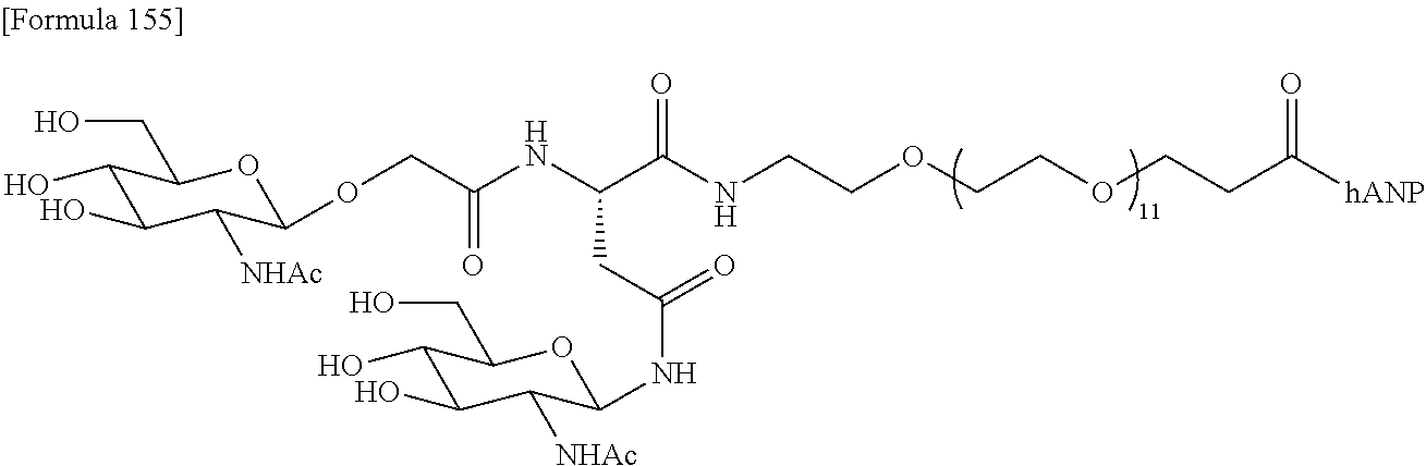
C1(O)C(O)C([NHAc])C(OCC(NC(C(NCCOCCOCCC([hANP])=O)=O)CC(NC2C([NHAc])C(O)C(O)C(CO)O2)=O)=O)OC1CO
